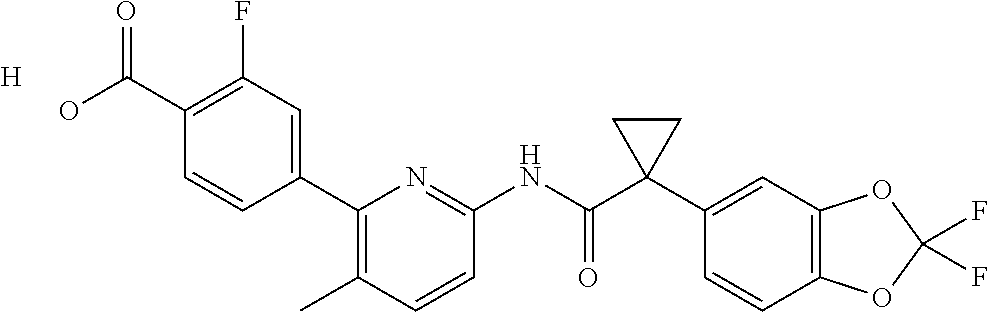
C1(C2=CC(F)=C(C(O)=O)C=C2)=C(C)C=CC(NC(C2(C3=CC4=C(C=C3)OC(F)(F)O4)CC2)=O)=N1.[H]
